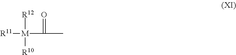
[R11][M](C(C)=O)([R12])[R10]
